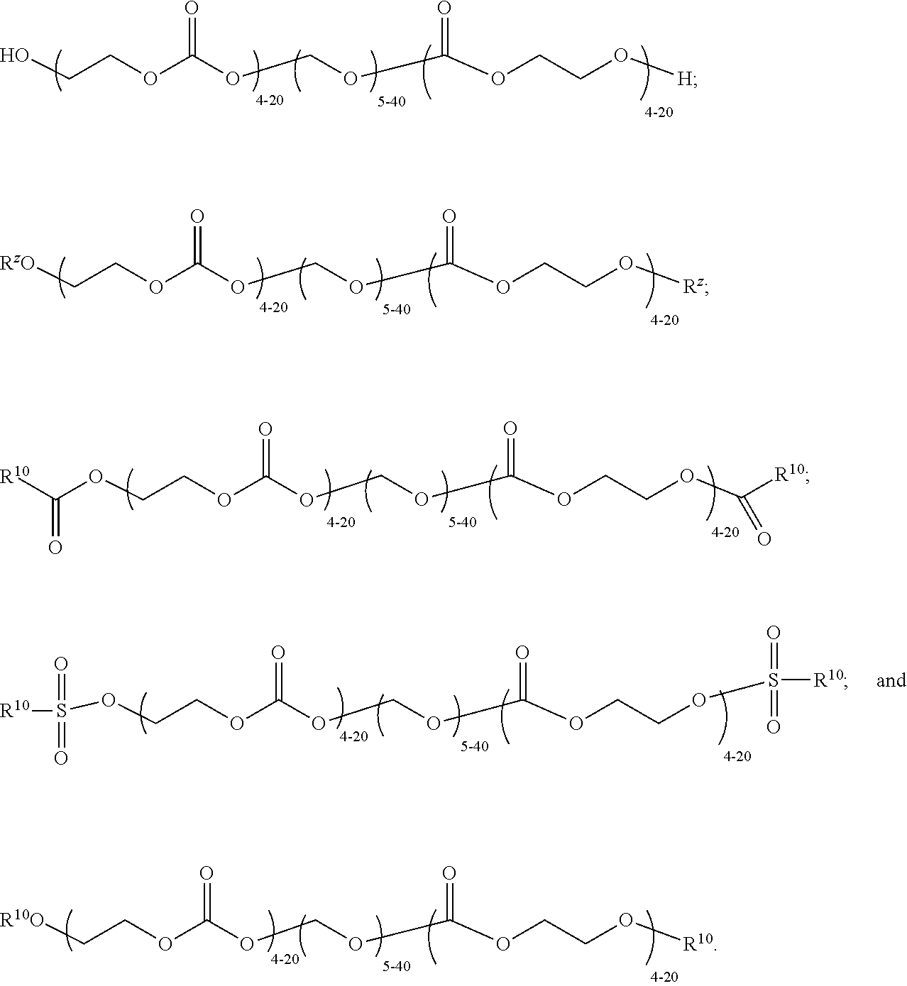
C(OC(OCCOS(=O)([R10])=O)=O)OC(OCCOS([R10])(=O)=O)=O.C(OC(OCCO[R10])=O)OC(OCC[R10O])=O.O(C(OCCO[H])=O)COC(OCCO)=O.O(C(OCCO[Rz])=O)COC(OCC[RzO])=O.C(OC(OCCOC(=O)[R10])=O)OC(OCCOC(=O)[R10])=O
